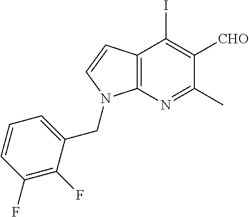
C1(F)=C(F)C(CN2C3=C(C(I)=C([CHO])C(C)=N3)C=C2)=CC=C1
